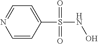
C1=CC(S(NO)(=O)=O)=CC=N1
